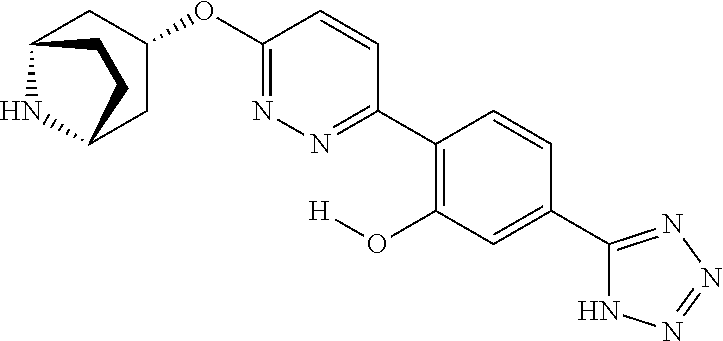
C12NC(CC(OC3=NN=C(C4=C(O[H])C=C(C5=NN=NN5)C=C4)C=C3)C1)CC2
